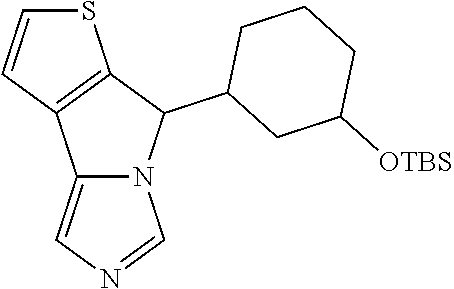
N12C(=CN=C1)C1=C(C2C2CCCC([OTBS])C2)SC=C1
